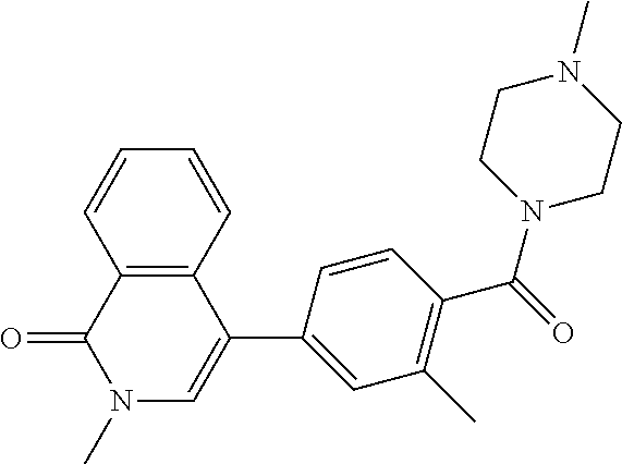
C12=C(C(C3=CC(C)=C(C(N4CCN(C)CC4)=O)C=C3)=CN(C)C1=O)C=CC=C2
